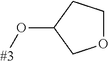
O([#3])C1COCC1
